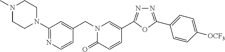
C1(N2CCN(C)CC2)=NC=CC(CN2C(=O)C=CC(C3=NN=C(C4=CC=C([OCF3])C=C4)O3)=C2)=C1
